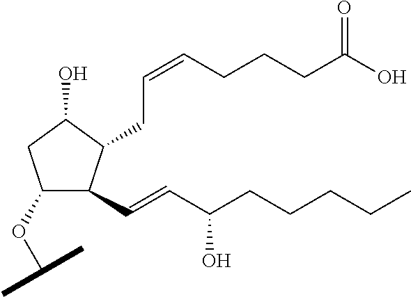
C1(OC(C)C)C(C=CC(CCCCC)O)C(CC=CCCCC(O)=O)C(O)C1
